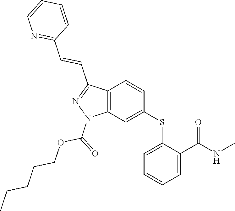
C1(SC2=CC3=C(C=C2)C(C=CC2=NC=CC=C2)=NN3C(=O)OCCCCC)=CC=CC=C1C(NC)=O
